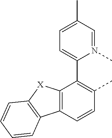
C12=C(C=CC(C)=C1C1=CC=C(C)C=N1C)C1=C([X]2)C=CC=C1
